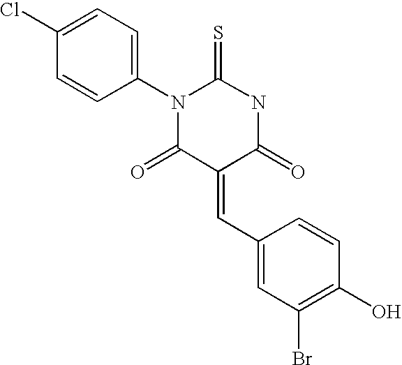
N1C(=S)N(C2=CC=C(Cl)C=C2)C(=O)C(=CC2=CC(Br)=C(O)C=C2)C1=O
